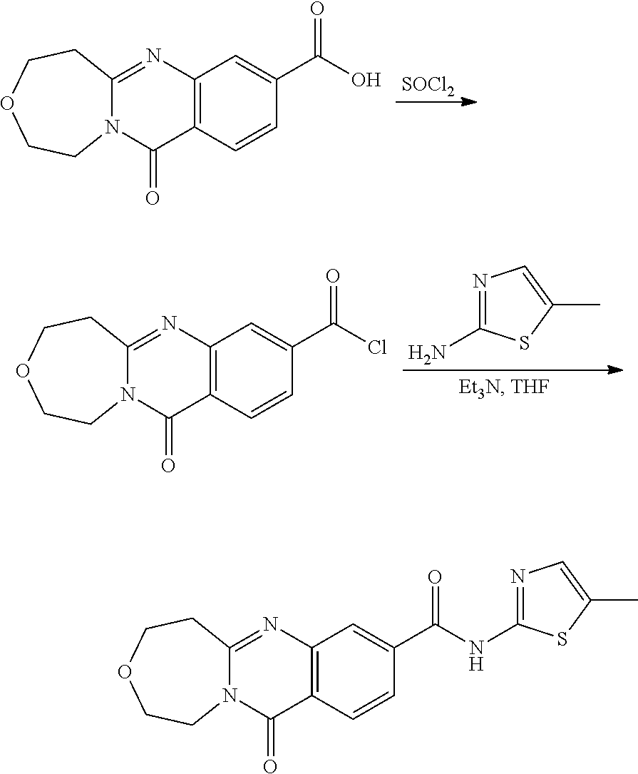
[SOCl2].O1CCN2C(=NC3=C(C2=O)C=CC(C(O)=O)=C3)CC1.N1=C(N)SC(C)=C1.O1CCN2C(=NC3=C(C2=O)C=CC(C(Cl)=O)=C3)CC1.O1CCN2C(=NC3=C(C2=O)C=CC(C(NC2=NC=C(C)S2)=O)=C3)CC1
